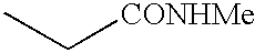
C([CONHMe])C
